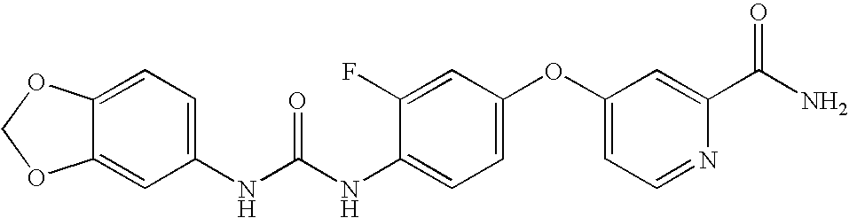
C12=CC(NC(NC3=CC=C(OC4=CC=NC(C(N)=O)=C4)C=C3F)=O)=CC=C1OCO2
